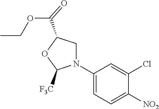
C1(N2CC(C(=O)OCC)OC2[F3C])=CC=C([NO2])C(Cl)=C1
